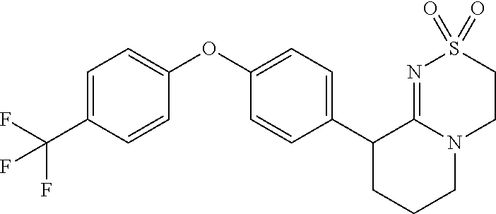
C1(C2CCCN3C2=NS(=O)(=O)CC3)=CC=C(OC2=CC=C(C(F)(F)F)C=C2)C=C1
